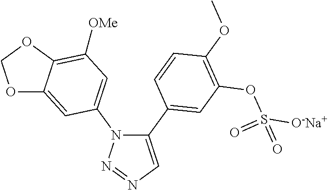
C1(C2=CC(OS([O-Na+])(=O)=O)=C(OC)C=C2)=CN=NN1C1=CC([OMe])=C2C(=C1)OCO2
